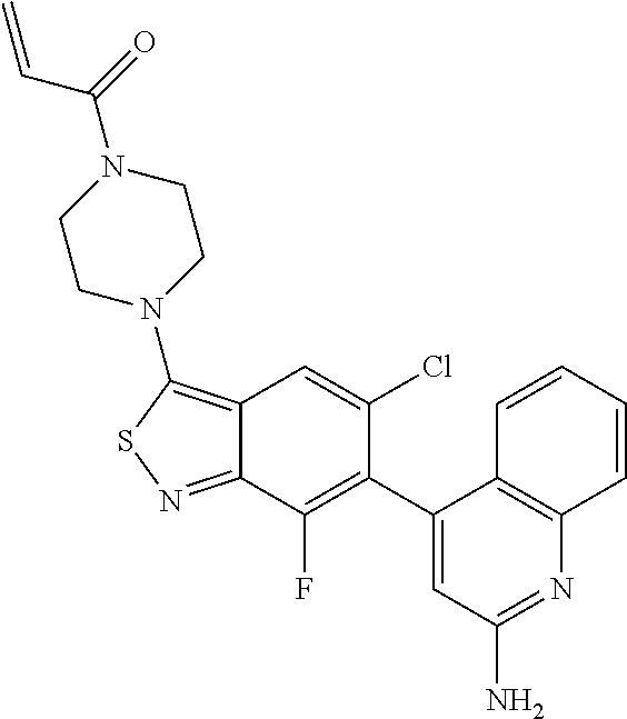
C12=C(N3CCN(C(=O)C=C)CC3)SN=C1C(F)=C(C1=CC(N)=NC3=C1C=CC=C3)C(Cl)=C2
